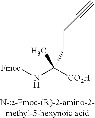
[Fmoc]NC([CO2H])(CCC#C)C
